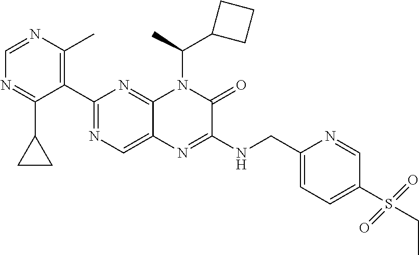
C1(C2=NC=C3C(=N2)N(C(C)C2CCC2)C(=O)C(NCC2=CC=C(S(CC)(=O)=O)C=N2)=N3)=C(C)N=CN=C1C1CC1
